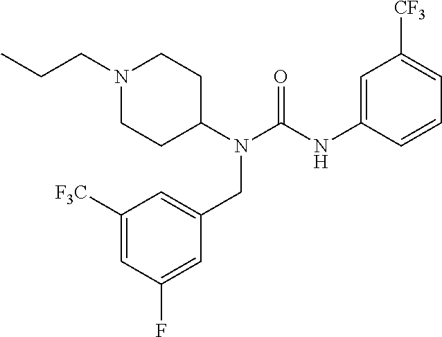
CCCN1CCC(N(C(NC2=CC([CF3])=CC=C2)=O)CC2=CC([F3C])=CC(F)=C2)CC1
